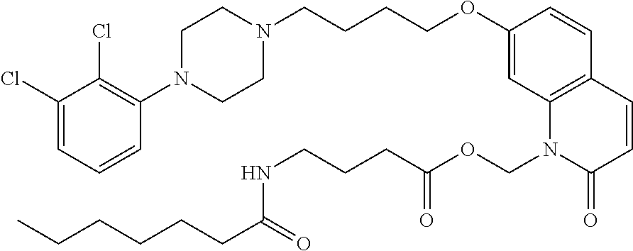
C1(Cl)=CC=CC(N2CCN(CCCCOC3=CC4=C(C=C3)C=CC(=O)N4COC(=O)CCCNC(CCCCCC)=O)CC2)=C1Cl
